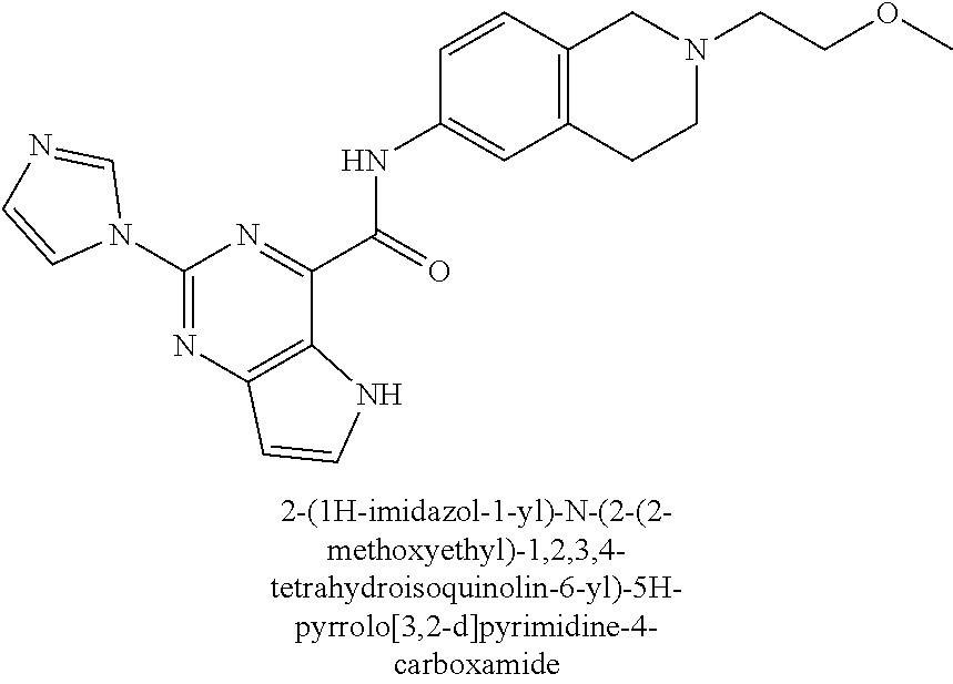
C1(N2C=NC=C2)=NC2=C(C(C(NC3=CC4=C(C=C3)CN(CCOC)CC4)=O)=N1)NC=C2
